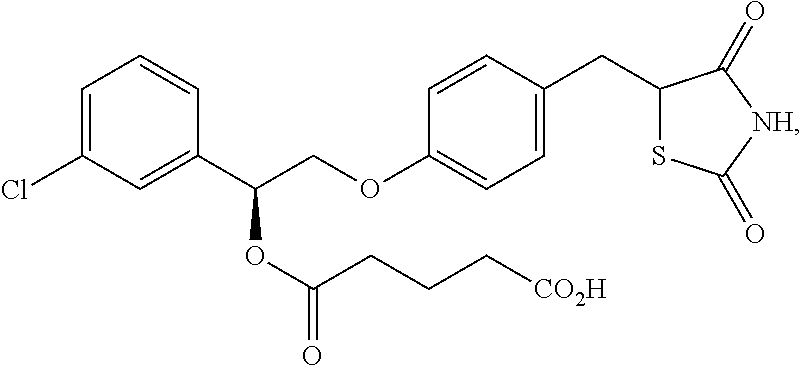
C1=C(Cl)C=C(C(COC2=CC=C(CC3SC(=O)[NH]C3=O)C=C2)OC(=O)CCC[CO2H])C=C1
